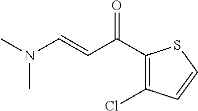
CN(C=CC(C1=C(Cl)C=CS1)=O)C
